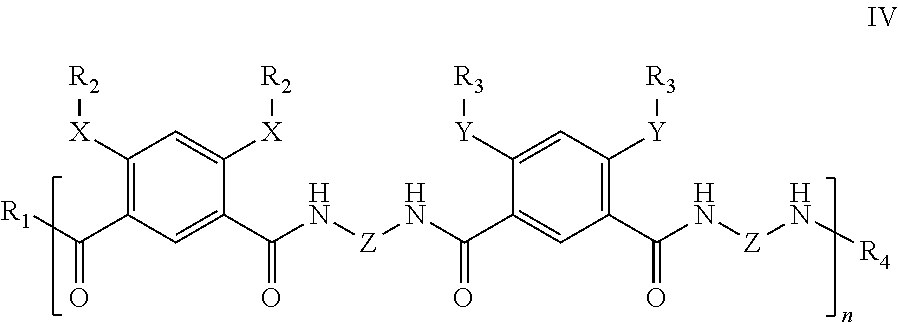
C1([X][R2])=C(C([R1])=O)C=C(C(N[Z]NC(C2=CC(C(=O)N[Z]N[R4])=C([Y][R3])C=C2[Y][R3])=O)=O)C([X][R2])=C1
